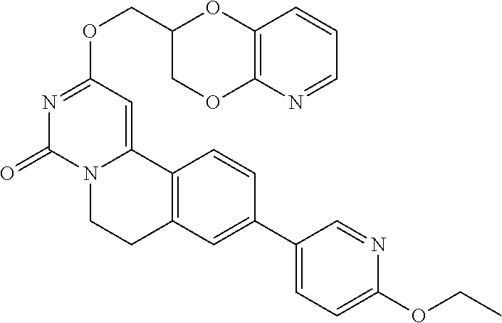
C(OC1=NC(=O)N2C(=C1)C1=C(CC2)C=C(C2=CC=C(OCC)N=C2)C=C1)C1COC2=C(O1)C=CC=N2
